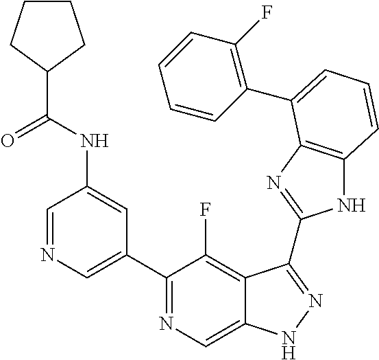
C1=NC=C(C2=NC=C3C(=C2F)C(C2=NC4=C(N2)C=CC=C4C2=C(F)C=CC=C2)=NN3)C=C1NC(=O)C1CCCC1
